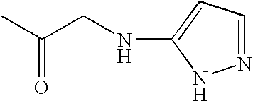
C(CNC1=CC=NN1)(C)=O
